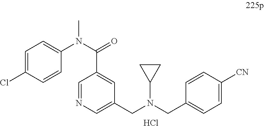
C1=C(Cl)C=CC(N(C(=O)C2=CC(CN(CC3=CC=C([CN])C=C3)C3CC3)=CN=C2)C)=C1.Cl
